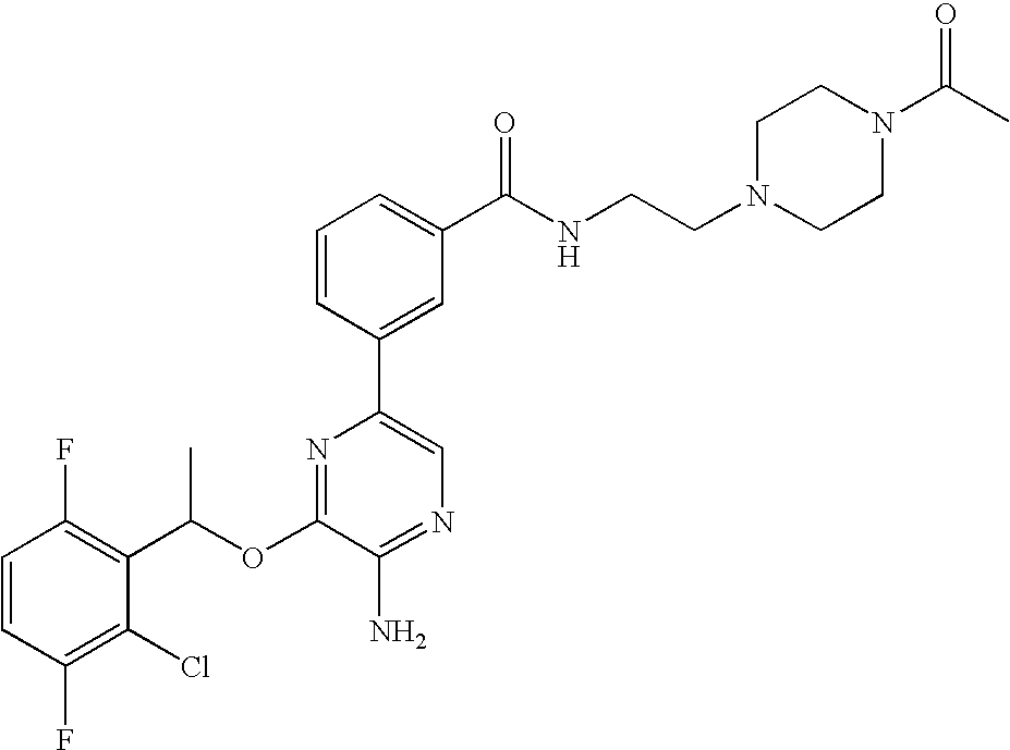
C1=CC(F)=C(C(OC2=NC(C3=CC(C(NCCN4CCN(C(C)=O)CC4)=O)=CC=C3)=CN=C2N)C)C(Cl)=C1F
